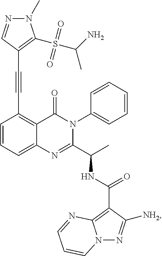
C1=CC=C2C(=C1C#CC1=C(S(C(N)C)(=O)=O)N(C)N=C1)C(=O)N(C1=CC=CC=C1)C(C(C)NC(=O)C1=C3N(N=C1[NH2])C=CC=N3)=N2
